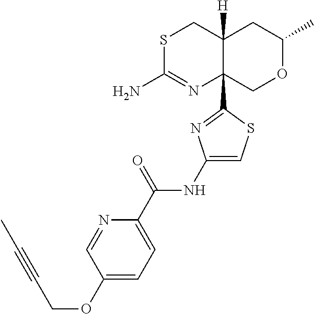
S1C(N)=NC2(C3=NC(NC(C4=CC=C(OCC#CC)C=N4)=O)=CS3)C([H])(C1)CC(C)OC2
